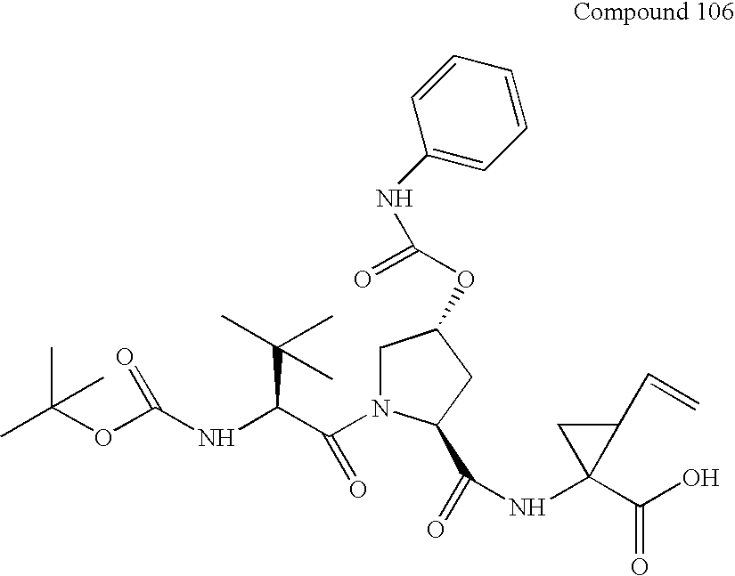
CC(OC(NC(C(=O)N1CC(OC(=O)NC2=CC=CC=C2)CC1C(=O)NC1(C(O)=O)C(C=C)C1)C(C)(C)C)=O)(C)C
